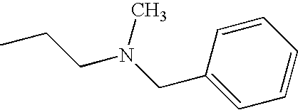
C1=CC(CN(CCC)C)=CC=C1
